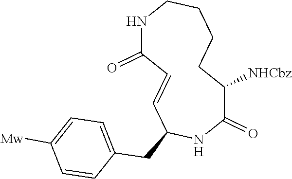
C1(=O)C([NHCbz])CCCCNC(=O)C=CC(CC2=CC=C([Mw])C=C2)N1
